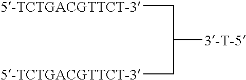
[5-TCTGACGTTCT-3]CC([3-T-5])C[5-TCTGACGTTCT-3]
